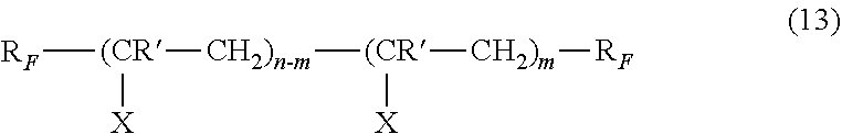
[RF][(CR]([X])[CH2)n-m][(CR]([CH2)m][RF])[X]
